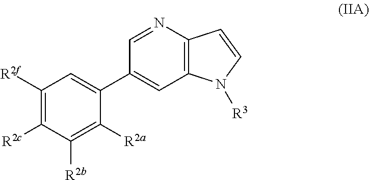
[R3]N1C2=C(N=CC(C3=CC([R2f])=C([R2c])C([R2b])=C3[R2a])=C2)C=C1
